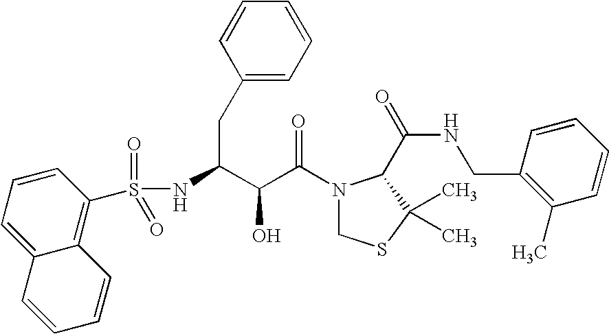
N(C(CC1=CC=CC=C1)C(C(N1CSC(C)(C)C1C(NCC1=C(C)C=CC=C1)=O)=O)O)S(=O)(=O)C1=C2C(=CC=C1)C=CC=C2
